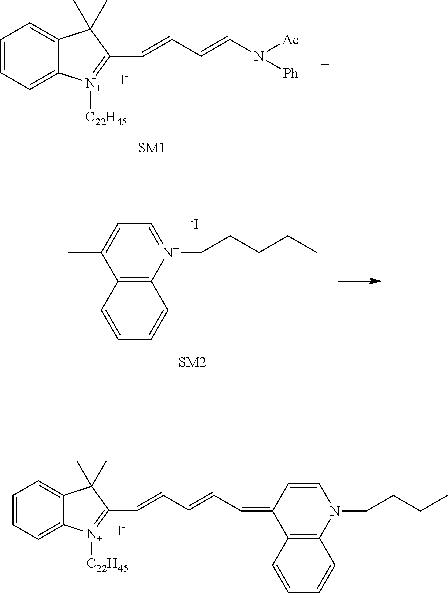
C1=CC=C2C(=C1)C(C)(C)C(C=CC=CC=C1C3=C(N(CCCC)C=C1)C=CC=C3)=[N+]2[C22H45].[I-].C1=CC=C2C(=C1)C(C)(C)C(C=CC=CN([Ac])[Ph])=[N+]2[C22H45].[I-].[N+]1(CCCCC)=CC=C(C)C2=C1C=CC=C2.[-I]
